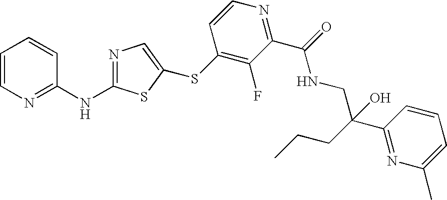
C1=CN=C(NC2=NC=C(SC3=C(F)C(C(=O)NCC(C4=NC(C)=CC=C4)(O)CCC)=NC=C3)S2)C=C1
